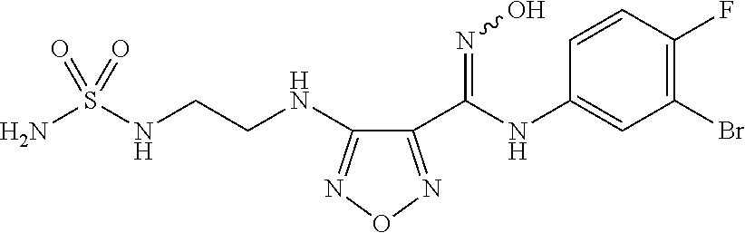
C1(C(=NO)NC2=CC(Br)=C(F)C=C2)=NON=C1NCCNS(N)(=O)=O
